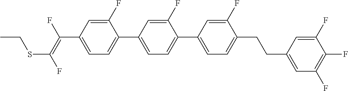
C1(F)=CC(C(=C(F)SCC)F)=CC=C1C1=CC=C(C2=CC=C(CCC3=CC(F)=C(F)C(F)=C3)C(F)=C2)C(F)=C1
